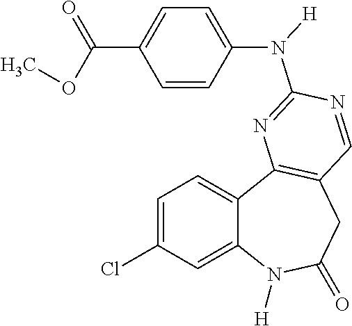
C1=C(Cl)C=C2C(=C1)C1=C(CC(=O)N2[H])C=NC(N([H])C2=CC=C(C(=O)OC)C=C2)=N1
